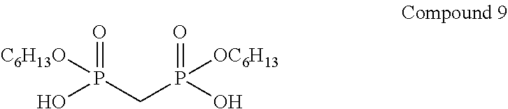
O=P(CP(O)(=O)[OC6H13])(O)[C6H13O]
